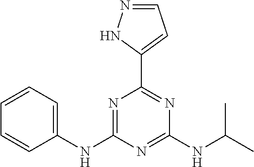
C1(NC2=NC(C3=CC=NN3)=NC(NC(C)C)=N2)=CC=CC=C1
